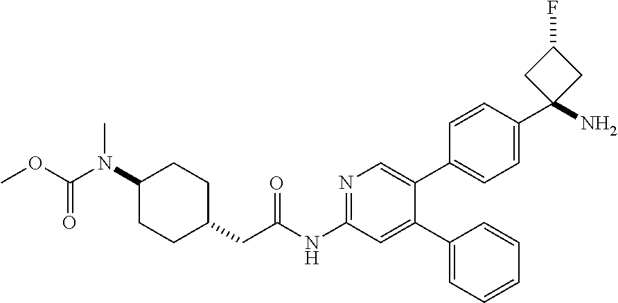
C1(N(C(OC)=O)C)CCC(CC(NC2=NC=C(C3=CC=C(C4(N)CC(F)C4)C=C3)C(C3=CC=CC=C3)=C2)=O)CC1
